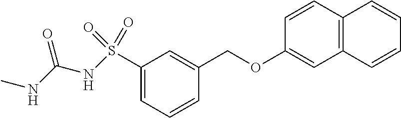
C1(S(NC(NC)=O)(=O)=O)=CC=CC(COC2=CC3=C(C=C2)C=CC=C3)=C1
